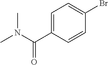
C1=C(C(N(C)C)=O)C=CC(Br)=C1
